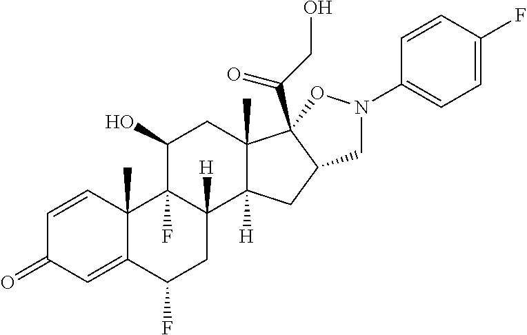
C1=CC2(C)C(=CC1=O)C(F)CC1([H])C2(F)C(O)CC2(C)C1([H])CC1C2(C(CO)=O)ON(C2=CC=C(F)C=C2)C1
